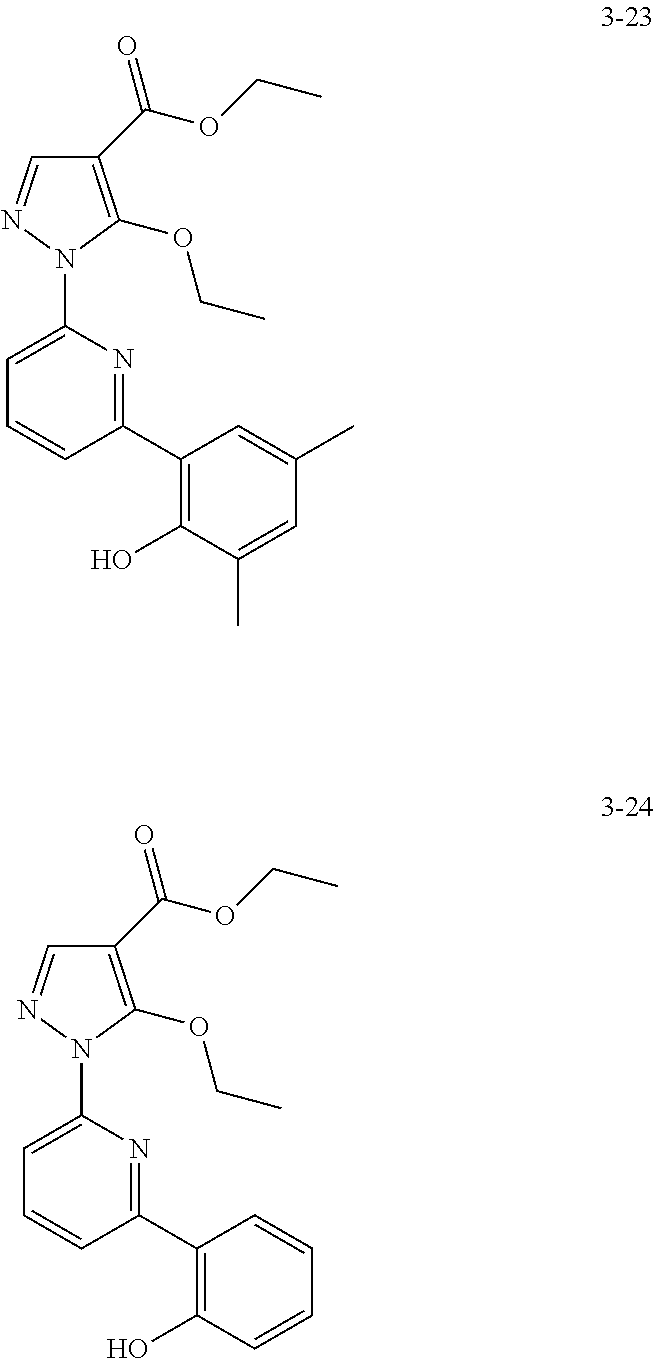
C1(C(OCC)=O)=C(OCC)N(C2=CC=CC(C3=C(O)C(C)=CC(C)=C3)=N2)N=C1.C1(C(OCC)=O)=C(OCC)N(C2=CC=CC(C3=C(O)C=CC=C3)=N2)N=C1
